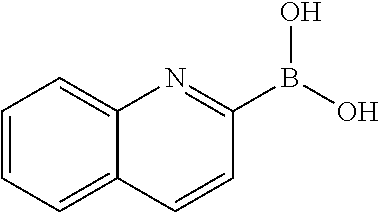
C1=CC=C2C(=C1)N=C(B(O)O)C=C2
